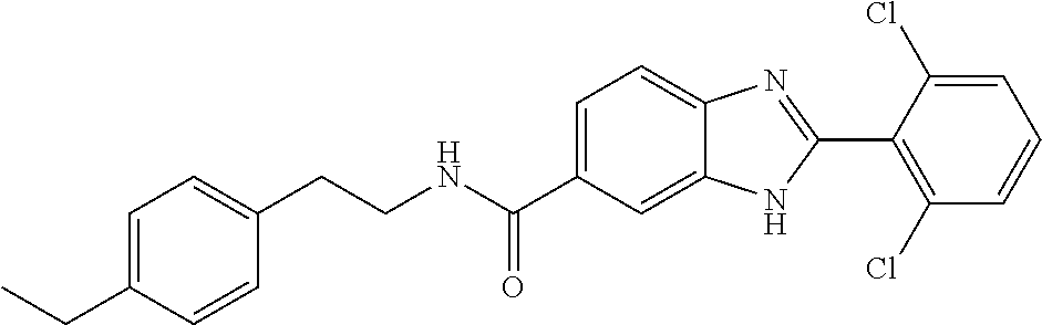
C1=C(CC)C=CC(CCNC(C2=CC=C3C(=C2)NC(C2=C(Cl)C=CC=C2Cl)=N3)=O)=C1
